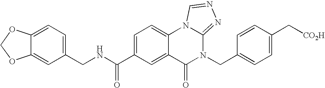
C1(CNC(C2=CC=C3C(=C2)C(=O)N(CC2=CC=C(C[CO2H])C=C2)C2=NN=CN32)=O)=CC=C2C(=C1)OCO2
